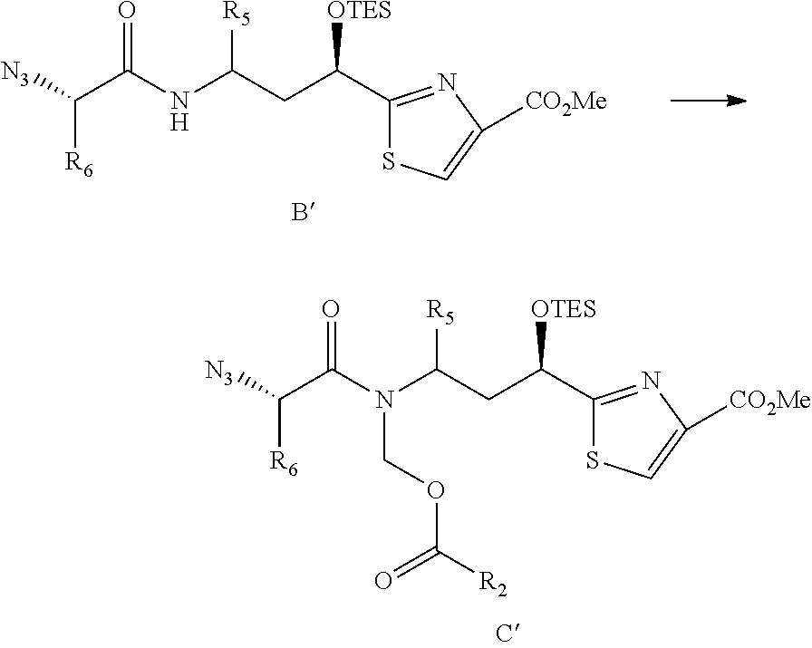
C1(C(CC(N(C(C([N3])[R6])=O)COC([R2])=O)[R5])[OTES])=NC([CO2Me])=CS1.C1(C(CC(NC(C([N3])[R6])=O)[R5])[OTES])=NC([CO2Me])=CS1
